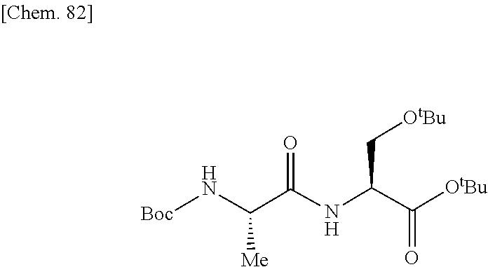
C(C(=O)[OtBu])(NC(C(N[Boc])[Me])=O)C[OtBu]
